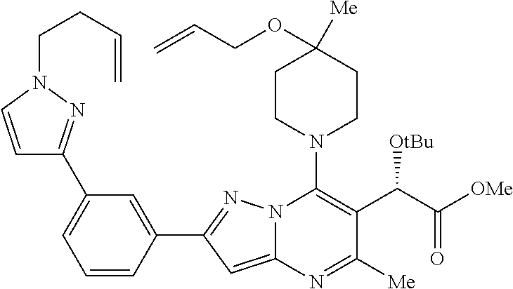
C1=CC(C2=NN3C(=C2)N=C([Me])C(C(C([OMe])=O)[OtBu])=C3N2CCC(OCC=C)([Me])CC2)=CC(C2=NN(CCC=C)C=C2)=C1
